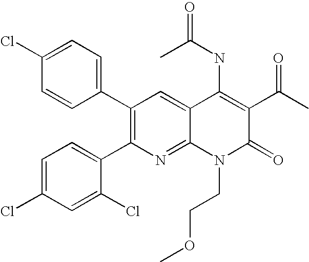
C1(Cl)=CC=C(C2=C(C3=CC=C(Cl)C=C3Cl)N=C3C(=C2)C(NC(=O)C)=C(C(C)=O)C(=O)N3CCOC)C=C1
